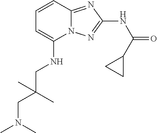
C(C(CN(C)C)(C)C)NC1=CC=CC2=NC(NC(=O)C3CC3)=NN12
